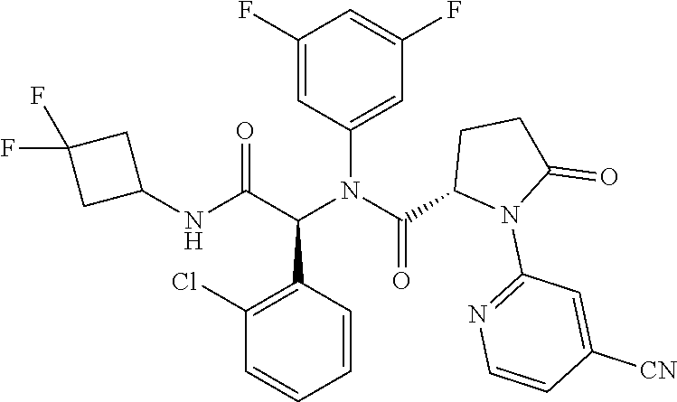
C1=CC(C(C(NC2CC(F)(F)C2)=O)N(C(C2N(C3=NC=CC([CN])=C3)C(=O)CC2)=O)C2=CC(F)=CC(F)=C2)=C(Cl)C=C1
